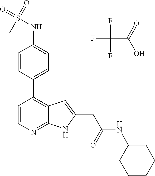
C1=CC(C2=C3C(=NC=C2)NC(CC(NC2CCCCC2)=O)=C3)=CC=C1NS(=O)(C)=O.FC(F)(F)C(=O)O
